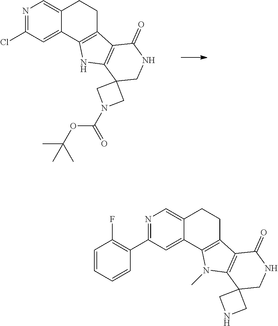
N1=C(Cl)C=C2C(=C1)CCC1=C2NC2=C1C(=O)NCC21CN(C(OC(C)(C)C)=O)C1.N1=C(C2=C(F)C=CC=C2)C=C2C(=C1)CCC1=C2N(C)C2=C1C(=O)NCC21CNC1
